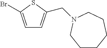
C1=C(Br)SC(CN2CCCCCC2)=C1
